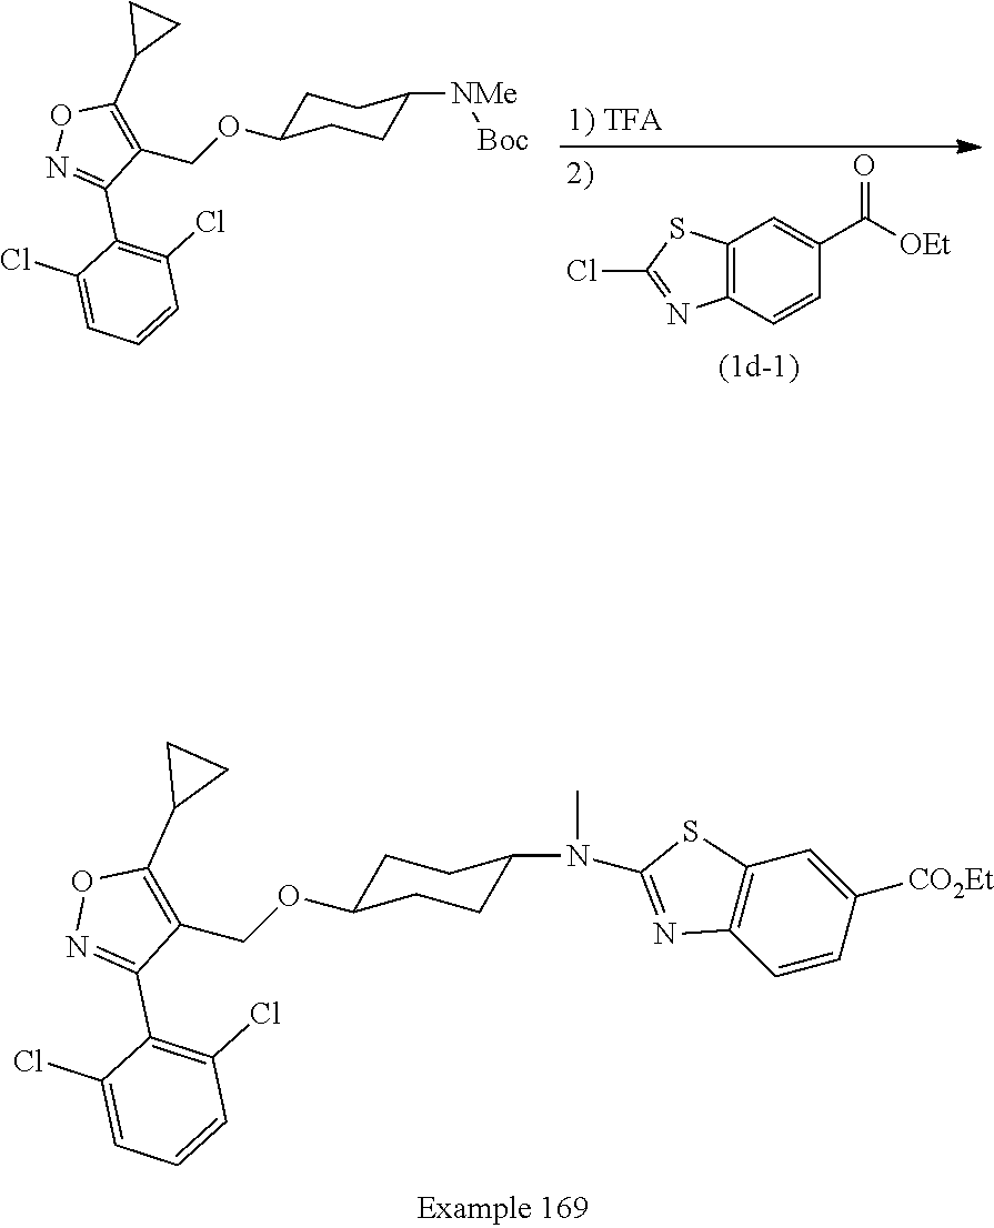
C12=C(C=CC(C([OEt])=O)=C1)N=C(Cl)S2.C(C1=C(C2CC2)ON=C1C1=C(Cl)C=CC=C1Cl)OC1CCC([NMe][Boc])CC1.C(C1=C(C2CC2)ON=C1C1=C(Cl)C=CC=C1Cl)OC1CCC(N(C)C2=NC3=C(S2)C=C([CO2Et])C=C3)CC1
